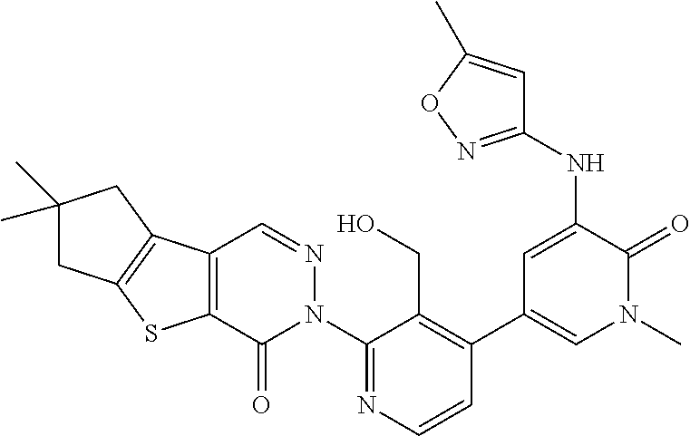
C12=C(C3=C(S1)C(=O)N(C1=NC=CC(C4=CN(C)C(=O)C(NC5=NOC(C)=C5)=C4)=C1CO)N=C3)CC(C)(C)C2
